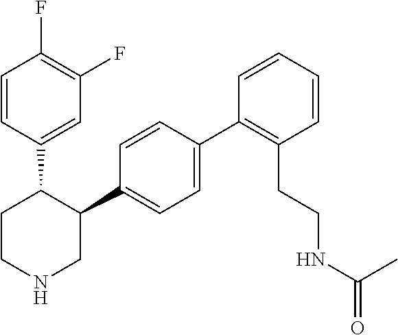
C1=CC(C2CCNCC2C2=CC=C(C3=C(CCNC(=O)C)C=CC=C3)C=C2)=CC(F)=C1F
